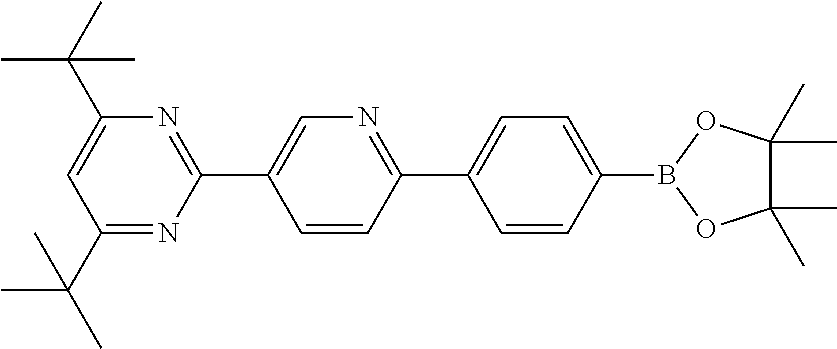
C1(C(C)(C)C)=NC(C2=CN=C(C3=CC=C(B4OC(C)(C)C(C)(C)O4)C=C3)C=C2)=NC(C(C)(C)C)=C1
